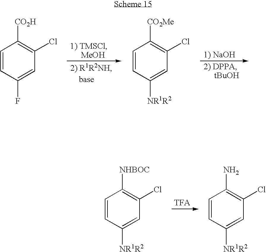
C1=CC(F)=CC(Cl)=C1[CO2H].C1=CC([NR1R2])=CC(Cl)=C1[CO2Me].C1=CC([NR1R2])=CC(Cl)=C1[NHBOC].C1=CC([NR1R2])=CC(Cl)=C1N
